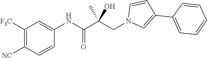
N1(CC(C(NC2=CC([F3C])=C([NC])C=C2)=O)(O)C)C=C(C2=CC=CC=C2)C=C1
